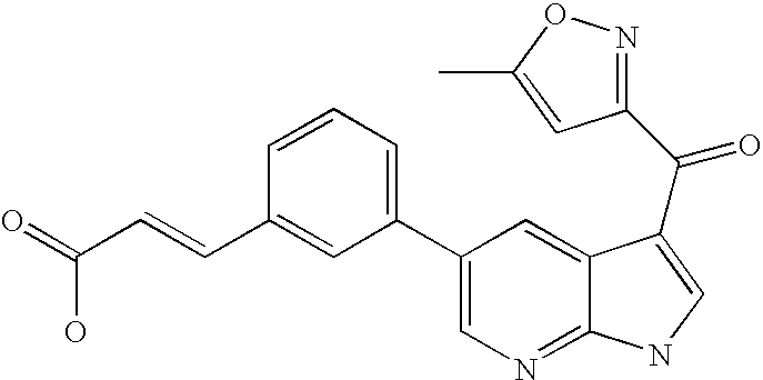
C1(C2=CC=CC(C=CC(=O)O)=C2)=CN=C2C(=C1)C(C(=O)C1=NOC(C)=C1)=CN2
